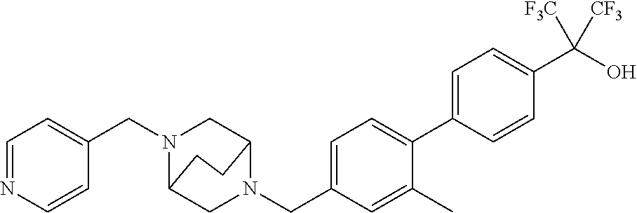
C1=C(C2=CC=C(CN3CC4N(CC5=CC=NC=C5)CC3CC4)C=C2C)C=CC(C(O)([F3C])[CF3])=C1
